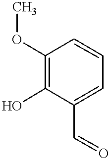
C1(OC)=C(O)C(C=O)=CC=C1
